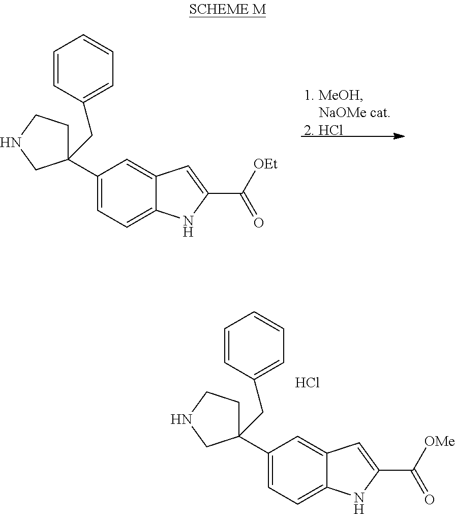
C1(C2(CC3=CC=CC=C3)CCNC2)=CC=C2C(=C1)C=C(C([OEt])=O)N2.C1(C2(CC3=CC=CC=C3)CCNC2)=CC=C2C(=C1)C=C(C(=O)[OMe])N2.Cl
